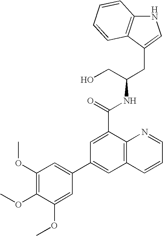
N1C2=C(C(CC(NC(C3=CC(C4=CC(OC)=C(OC)C(OC)=C4)=CC4=C3N=CC=C4)=O)CO)=C1)C=CC=C2
